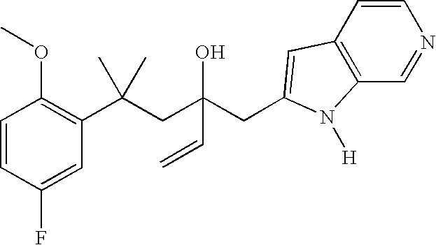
C1=CC(F)=CC(C(CC(CC2=CC3=C(C=NC=C3)N2[H])(O)C=C)(C)C)=C1OC
